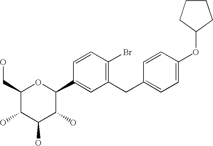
C1(CC2=CC=C(OC3CCCC3)C=C2)=C(Br)C=CC(C2OC(CO)C(O)C(O)C2O)=C1
